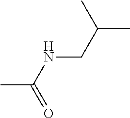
CC(NCC(C)C)=O
